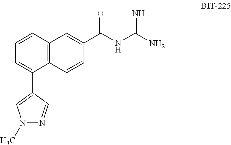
C12=C(C=CC=C1C1=CN(C)N=C1)C=C(C(NC(N)=N)=O)C=C2
